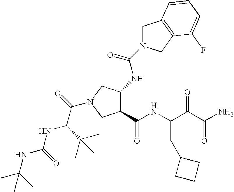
C1(C(NC(C(C(N)=O)=O)CC2CCC2)=O)C(NC(N2CC3=C(C2)C(F)=CC=C3)=O)CN(C(=O)C(NC(=O)NC(C)(C)C)C(C)(C)C)C1
